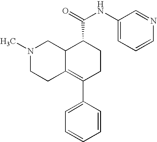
N1(C)CCC2=C(C3=CC=CC=C3)CCC(C(=O)NC3=CC=CN=C3)C2C1
